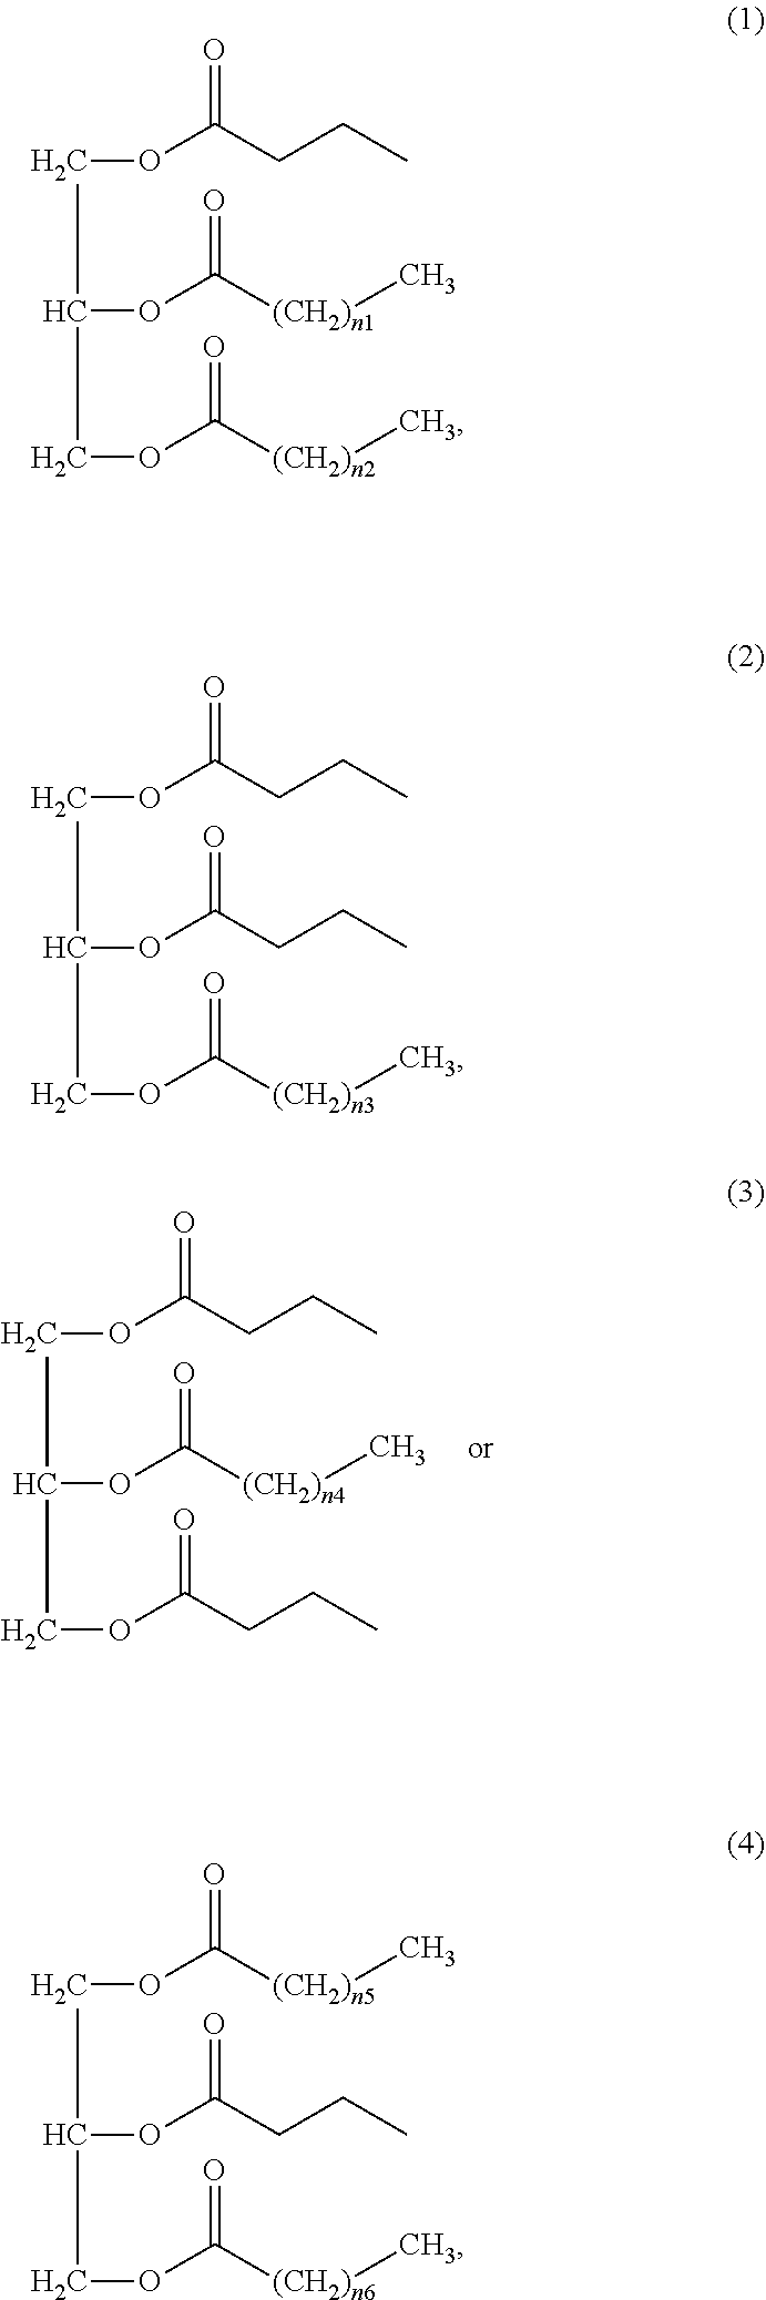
C(OC(CCC)=O)C(OC([(CH2)n4]C)=O)COC(=O)CCC.C(OC(CCC)=O)C(OC([(CH2)n1]C)=O)COC([(CH2)n2]C)=O.C(OC(CCC)=O)C(OC(=O)CCC)COC([(CH2)n3]C)=O.C(OC([(CH2)n5]C)=O)C(OC(=O)CCC)COC([(CH2)n6]C)=O
